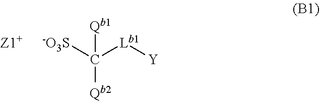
C([Qb2])([Lb1][Y])([-O3S])[Qb1]
